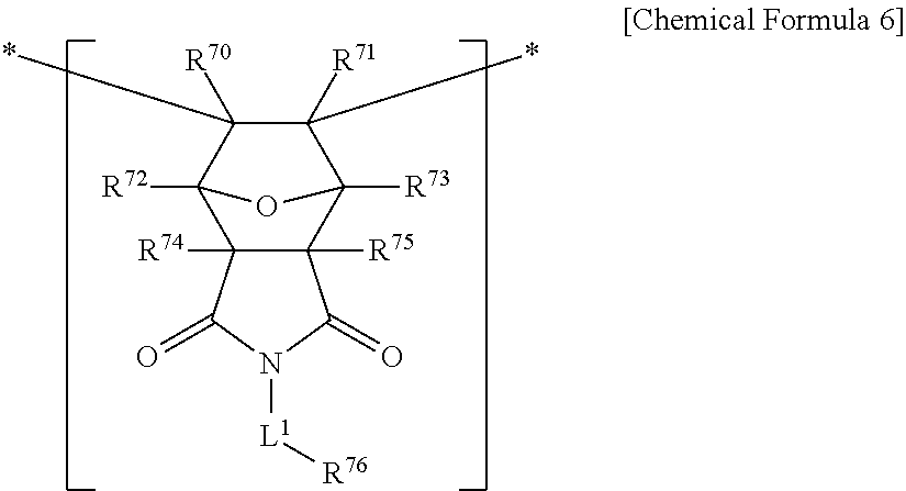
C12([R73])C([R71])(*)C([R70])(*)C([R72])(C3([R74])C1([R75])C(=O)N([L1][R76])C3=O)O2
